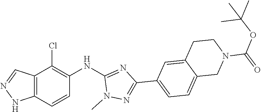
C12=C(C=CC(NC3=NC(C4=CC=C5C(=C4)CCN(C(OC(C)(C)C)=O)C5)=NN3C)=C1Cl)NN=C2
